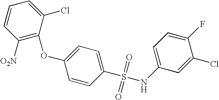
C1=CC([O2N])=C(OC2=CC=C(S(=O)(=O)NC3=CC=C(F)C(Cl)=C3)C=C2)C(Cl)=C1
